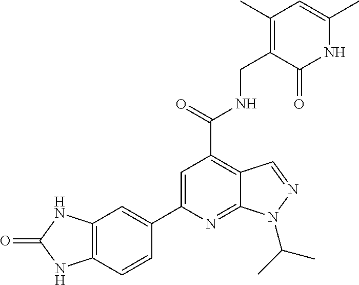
C12=C(C=CC(C3=CC(C(NCC4=C(C)C=C(C)NC4=O)=O)=C4C(=N3)N(C(C)C)N=C4)=C1)NC(=O)N2
